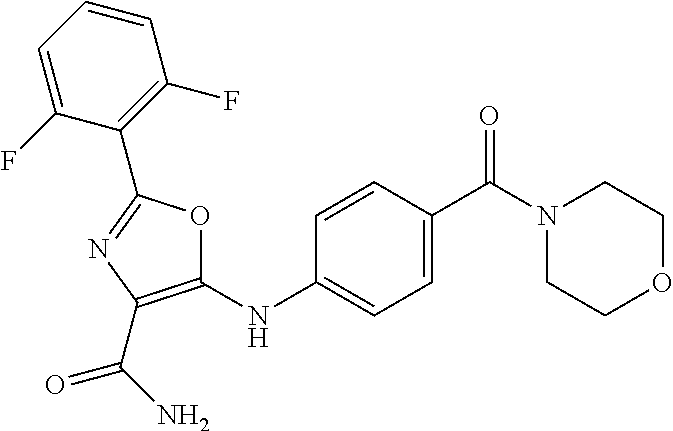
C1=CC=C(F)C(C2=NC(C(N)=O)=C(NC3=CC=C(C(=O)N4CCOCC4)C=C3)O2)=C1F
